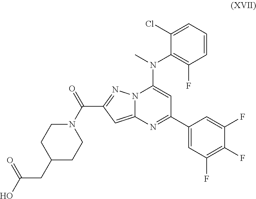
N12C(=CC(C(=O)N3CCC(CC(O)=O)CC3)=N1)N=C(C1=CC(F)=C(F)C(F)=C1)C=C2N(C)C1=C(F)C=CC=C1Cl
